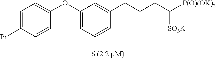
C1(OC2=CC=C([Pr])C=C2)=CC=CC(CCCC([P(O)(OK)2])[SO3K])=C1
